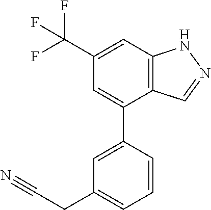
C12=C(C=C(C(F)(F)F)C=C1C1=CC(CC#N)=CC=C1)NN=C2
